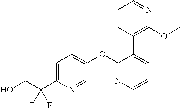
C1=C(C(CO)(F)F)N=CC(OC2=NC=CC=C2C2=C(OC)N=CC=C2)=C1
